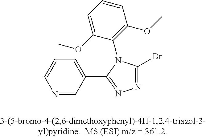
N1=CC(C2=NN=C(Br)N2C2=C(OC)C=CC=C2OC)=CC=C1
